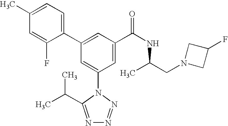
C1(C2=CC(C(NC(CN3CC(F)C3)C)=O)=CC(N3C(C(C)C)=NN=N3)=C2)=CC=C(C)C=C1F
